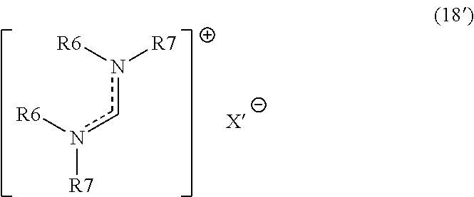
n([R7])([R6])cn([R7])[R6].[X]
